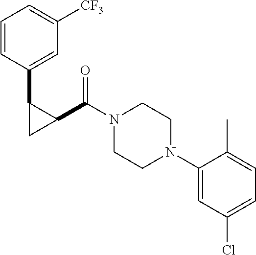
N1(C(C2C(C3=CC([CF3])=CC=C3)C2)=O)CCN(C2=CC(Cl)=CC=C2C)CC1
